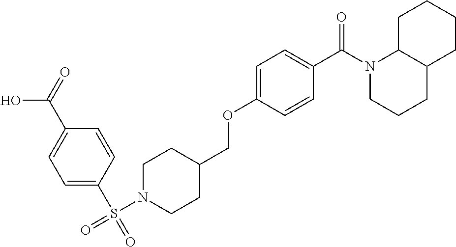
C1=C(S(=O)(N2CCC(COC3=CC=C(C(N4CCCC5C4CCCC5)=O)C=C3)CC2)=O)C=CC(C(=O)O)=C1
